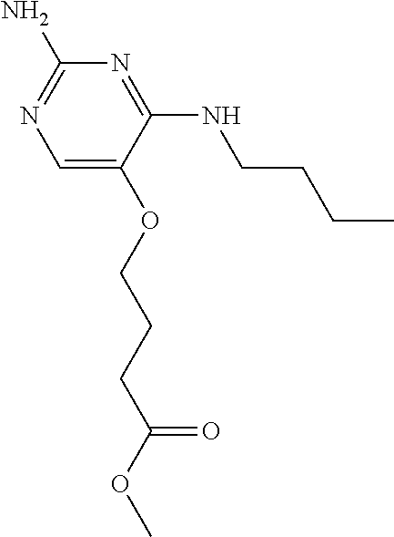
C(COC1=CN=C(N)N=C1NCCCC)CC(OC)=O
